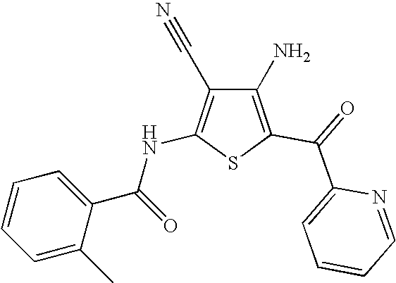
C1(N)=C(C(=O)C2=CC=CC=N2)SC(NC(C2=CC=CC=C2C)=O)=C1C#N
